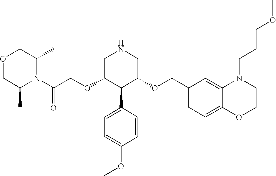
N1(C(COC2C(C3=CC=C(OC)C=C3)C(OCC3=CC=C4C(=C3)N(CCCOC)CCO4)CNC2)=O)C(C)COCC1C
